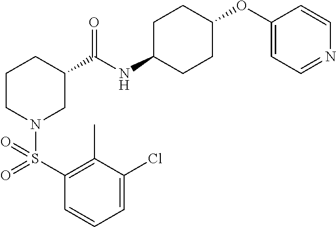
C1CN(S(C2=C(C)C(Cl)=CC=C2)(=O)=O)CC(C(NC2CCC(OC3=CC=NC=C3)CC2)=O)C1
